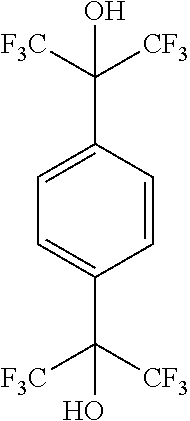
C1=C(C([F3C])([CF3])O)C=CC(C([CF3])([F3C])O)=C1
